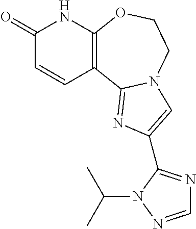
C1(=O)NC2=C(C=C1)C1=NC(C3=NC=NN3C(C)C)=CN1CCO2
